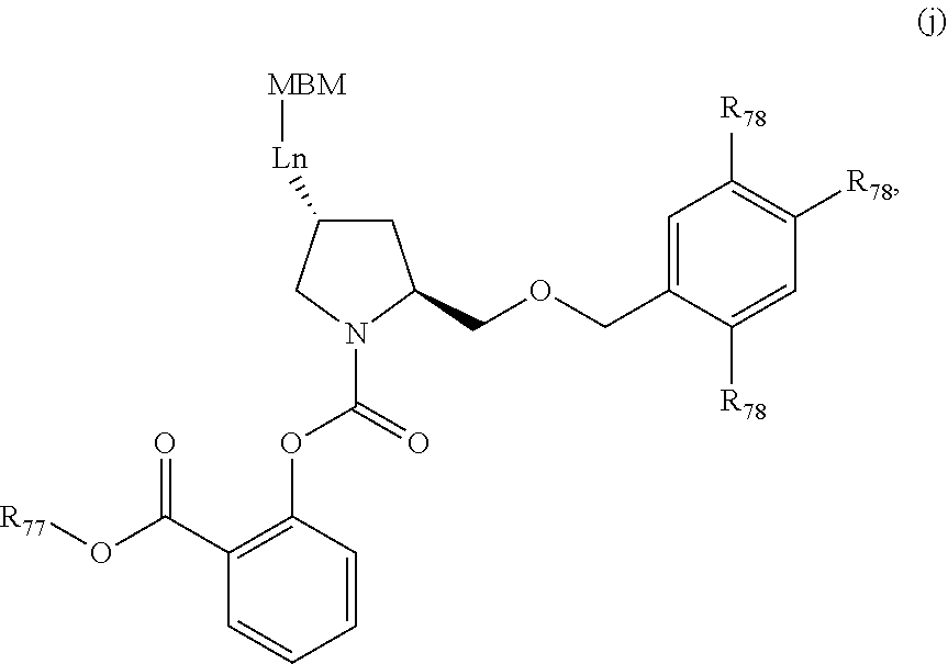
C1=CC(OC(N2C(COCC3=CC([R78])=C([R78])C=C3[R78])CC([Ln][MBM])C2)=O)=C(C(O[R77])=O)C=C1
